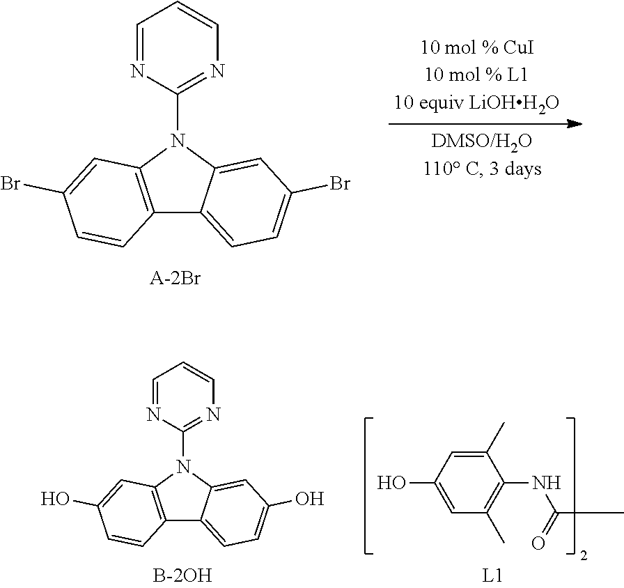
C1=NC(N2C3=C(C4=CC=C(Br)C=C24)C=CC(Br)=C3)=NC=C1.[A-2Br].C1=NC(N2C3=C(C4=CC=C(O)C=C24)C=CC(O)=C3)=NC=C1.[B-2OH].C1(C)=CC(O)=CC(C)=C1NC(C)=O
